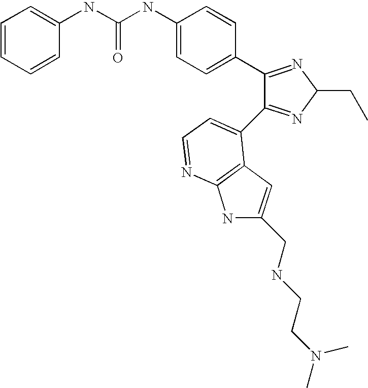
C(NC1=CC=C(C2=NC(CC)N=C2C2=CC=NC3=C2C=C(CNCCN(C)C)N3)C=C1)(=O)NC1=CC=CC=C1
